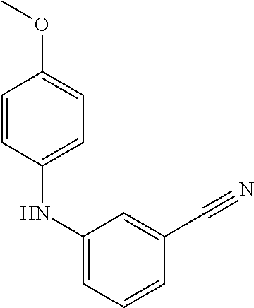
C1=CC(NC2=CC=CC(C#N)=C2)=CC=C1OC
